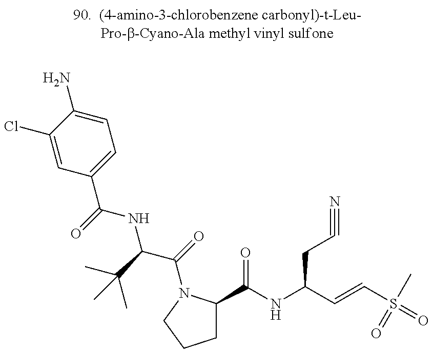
C1=C(Cl)C(N)=CC=C1C(=O)NC(C(=O)N1C(C(NC(C=CS(=O)(C)=O)CC#N)=O)CCC1)C(C)(C)C
